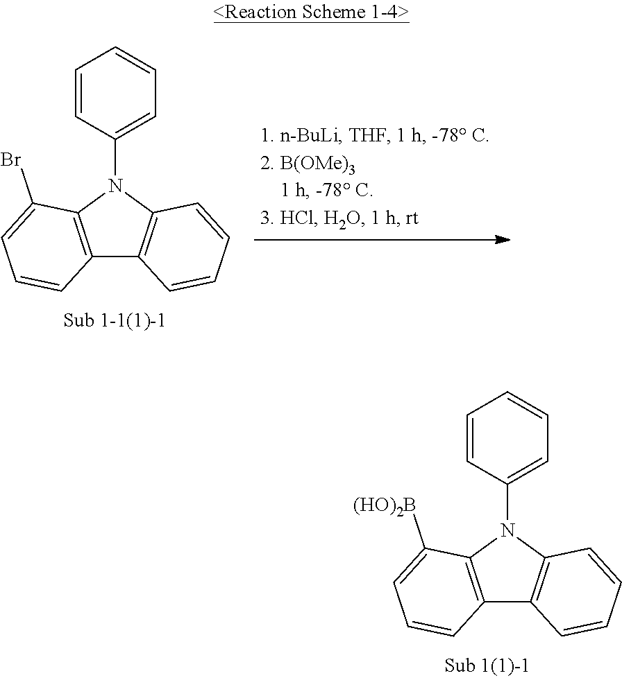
C12=C(N(C3=CC=CC=C3)C3=C1C=CC=C3)C(Br)=CC=C2.C12=C(N(C3=CC=CC=C3)C3=C1C=CC=C3)C([(HO)2B])=CC=C2
